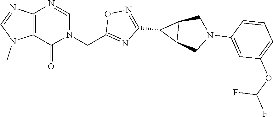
C12=C(C(=O)N(CC3=NC(C4C5C4CN(C4=CC(OC(F)F)=CC=C4)C5)=NO3)C=N1)N(C)C=N2
